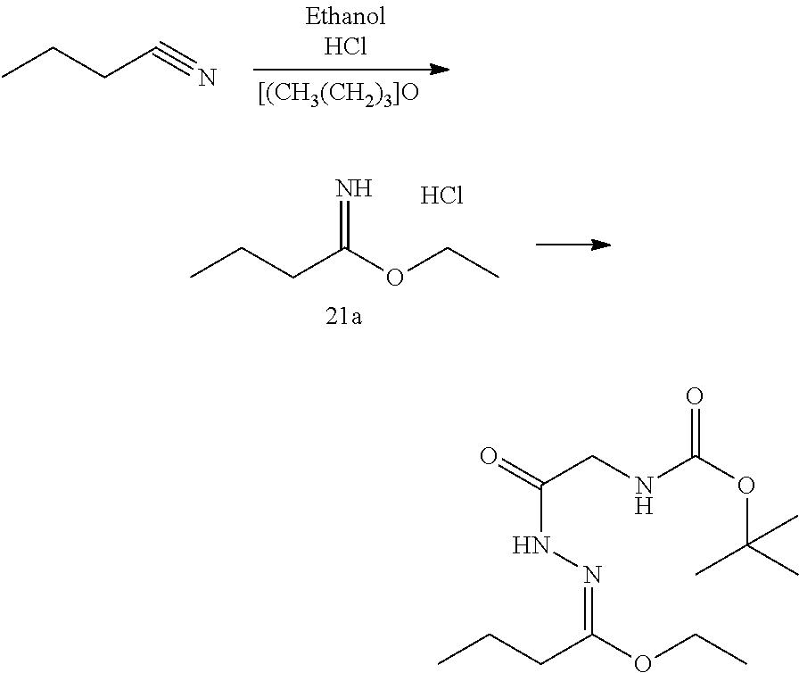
CCCC#N.CCCC(OCC)=N.Cl.CCCC(OCC)=NNC(=O)CNC(OC(C)(C)C)=O
